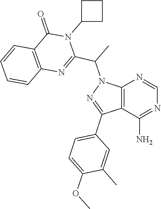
N1=CN=C(N)C2=C1N(C(C1=NC3=C(C=CC=C3)C(=O)N1C1CCC1)C)N=C2C1=CC=C(OC)C(C)=C1
